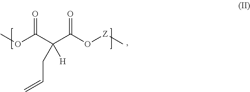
COC(C(C(O[Z]C)=O)(CC=C)[H])=O
